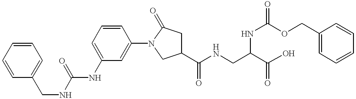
C1(CNC(=O)NC2=CC=CC(N3CC(C(NCC(C(O)=O)NC(=O)OCC4=CC=CC=C4)=O)CC3=O)=C2)=CC=CC=C1
